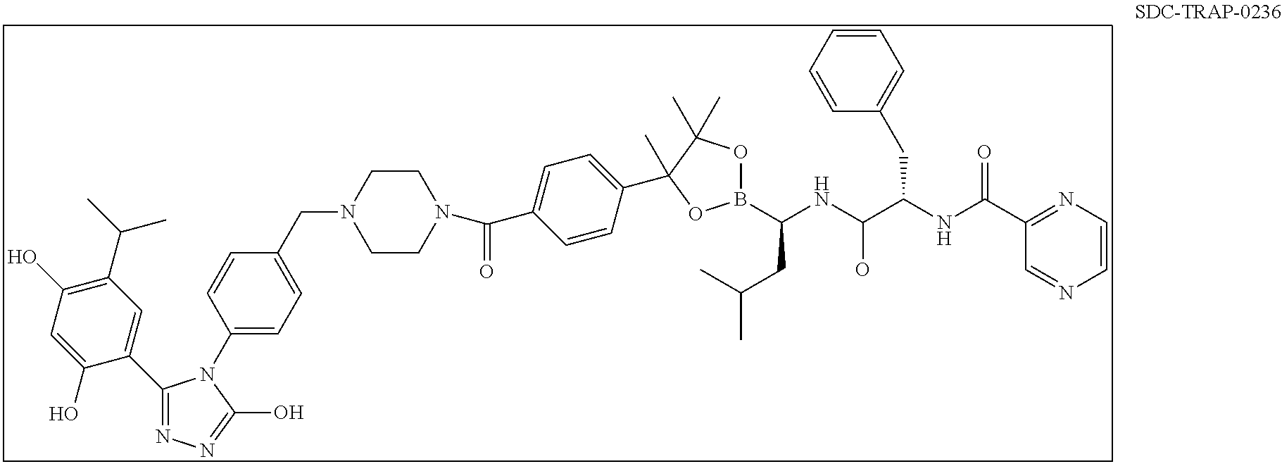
C1=CC(N2C(C3=CC(C(C)C)=C(O)C=C3O)=NN=C2O)=CC=C1CN1CCN(C(C2=CC=C(C3(C)C(C)(C)OB(C(NC(C(NC(C4=NC=CN=C4)=O)CC4=CC=CC=C4)O)CC(C)C)O3)C=C2)=O)CC1
